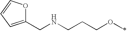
C1(CNCCCOC)=CC=CO1
